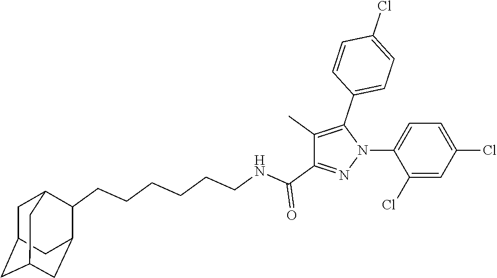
C1(Cl)=CC(Cl)=CC=C1N1N=C(C(NCCCCCCC2C3CC4CC(CC2C4)C3)=O)C(C)=C1C1=CC=C(Cl)C=C1
